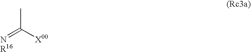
[NR16]=C([X00])C
